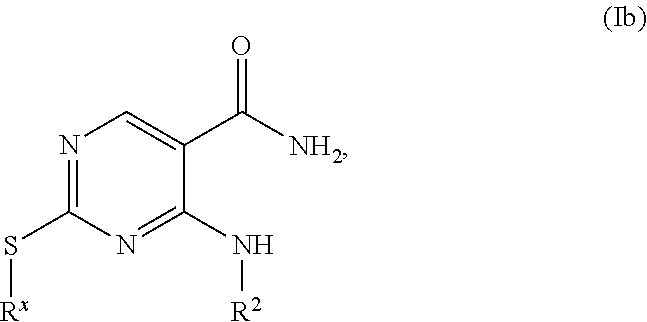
N1=C(S[Rx])N=C(N[R2])C(C([NH2])=O)=C1
